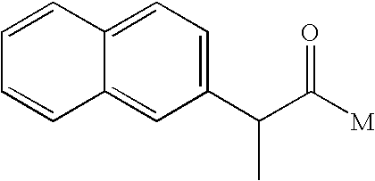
C(C1=CC=C2C(=C1)C=CC=C2)(C([M])=O)C
